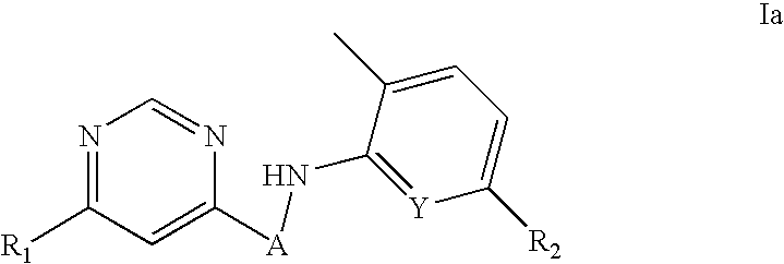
N1=C([R1])C=C([A]NC2=[Y]C([R2])=CC=C2C)N=C1
